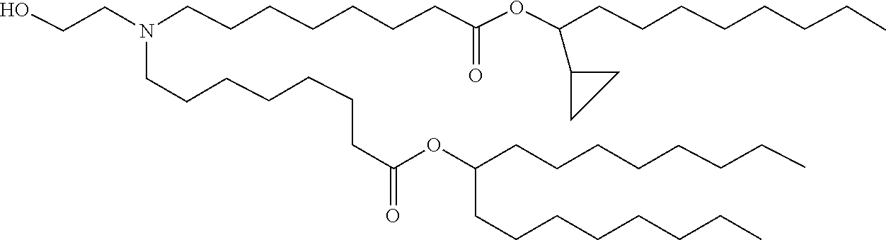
C(C(=O)OC(CCCCCCCC)CCCCCCCC)CCCCCCN(CCO)CCCCCCCC(=O)OC(C1CC1)CCCCCCCC
